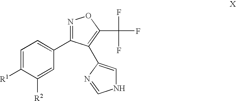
C1=C([R1])C([R2])=CC(C2=NOC(C(F)(F)F)=C2C2=CNC=N2)=C1
